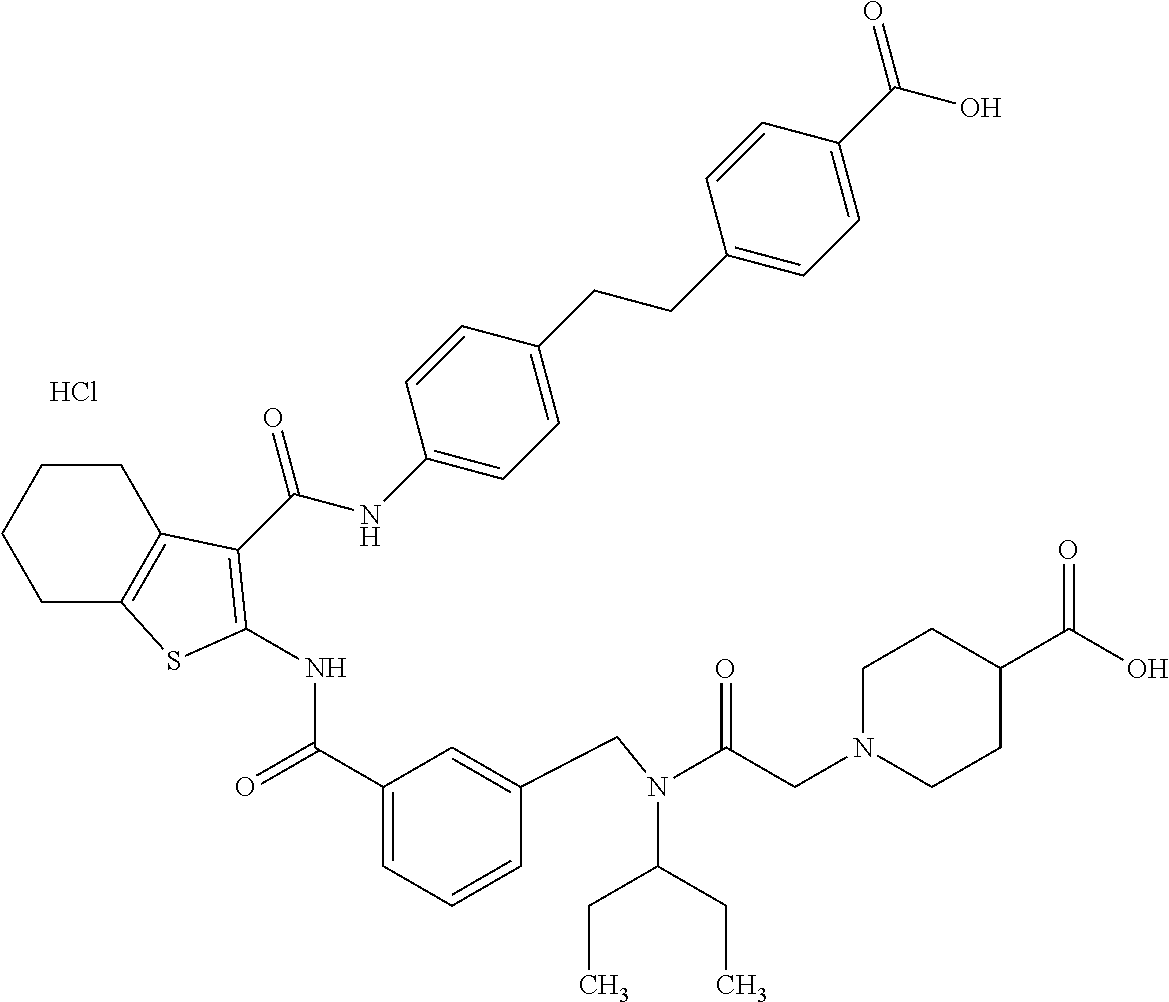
C1CC2=C(CC1)SC(NC(=O)C1=CC=CC(CN(C(CC)CC)C(=O)CN3CCC(C(O)=O)CC3)=C1)=C2C(NC1=CC=C(CCC2=CC=C(C(O)=O)C=C2)C=C1)=O.Cl
